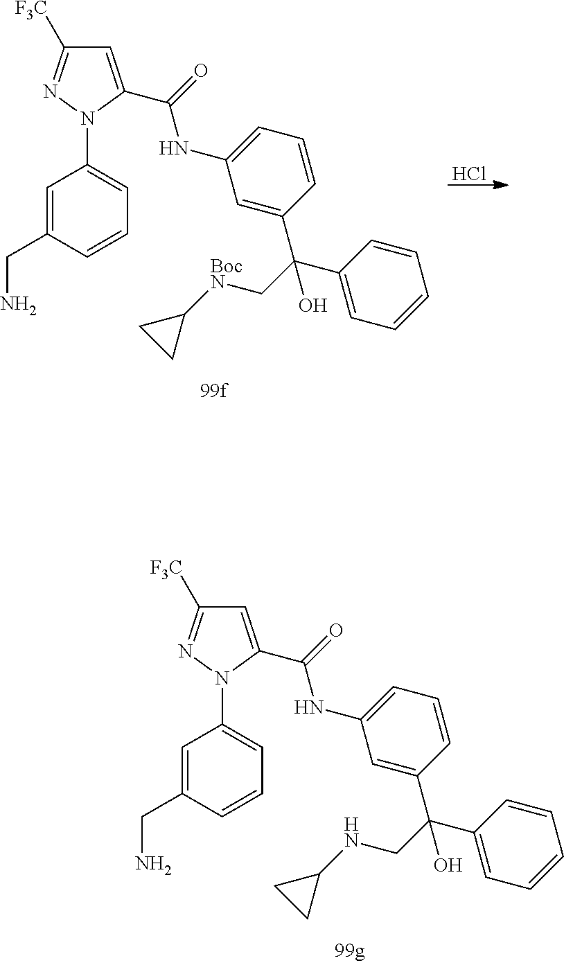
C1=C(C(NC2=CC=CC(C(C3=CC=CC=C3)(CNC3CC3)O)=C2)=O)N(C2=CC=CC(CN)=C2)N=C1[F3C].Cl.C1=C(C(NC2=CC=CC(C(C3=CC=CC=C3)(C[BocN]C3CC3)O)=C2)=O)N(C2=CC=CC(CN)=C2)N=C1[F3C]
